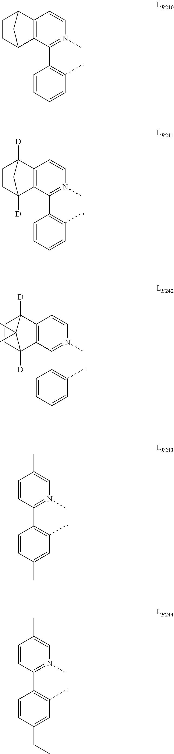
C12=C(C(C3=C(C)C=CC=C3)=N(C)C=C1)C1([D])CCC2([D])C1.C12=C(C(C3=C(C)C=CC=C3)=N(C)C=C1)C1CCC2C1.C1=CC(C2=C(C)C=C(C)C=C2)=N(C)C=C1C.C1=CC(C2=C(C)C=C(CC)C=C2)=N(C)C=C1C.C12=C(C(C3=C(C)C=CC=C3)=N(C)C=C1)C1([D])CCC2([D])C1(C)C
